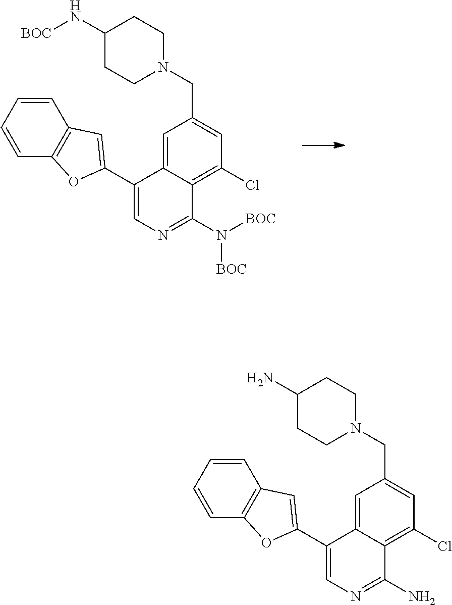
C1=C2C(=C(Cl)C=C1CN1CCC(N[BOC])CC1)C(N([BOC])[BOC])=NC=C2C1=CC2=C(C=CC=C2)O1.C1=C2C(=C(Cl)C=C1CN1CCC(N)CC1)C(N)=NC=C2C1=CC2=C(C=CC=C2)O1
